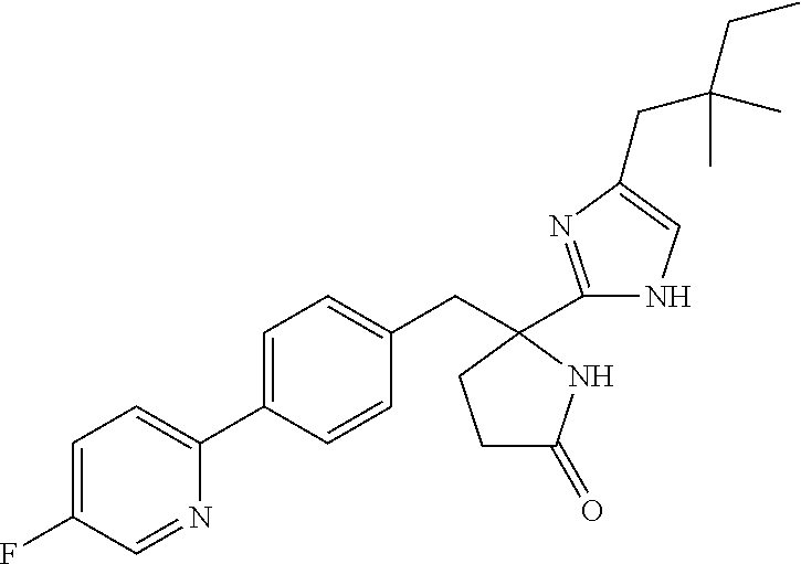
C1=C(F)C=NC(C2=CC=C(CC3(C4=NC(CC(CC)(C)C)=CN4)NC(=O)CC3)C=C2)=C1
